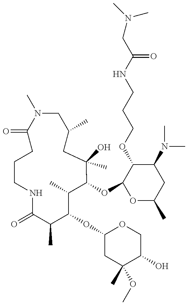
C1(=O)CCCNC(=O)C(C)C(OC2CC(C)(OC)C(O)CO2)C(C)C(OC2OC(C)CC(N(C)C)C2OCCCNC(CN(C)C)=O)C(C)(O)CC(C)CN1C
